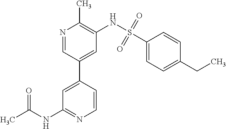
CC(NC1=NC=CC(C2=CC(NS(C3=CC=C(CC)C=C3)(=O)=O)=C(C)N=C2)=C1)=O
